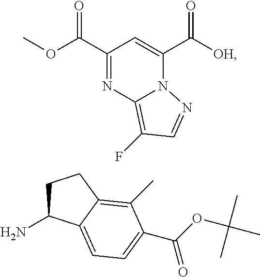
C1(C(OC)=O)=NC2=C(F)C=NN2C(C([OH])=O)=C1.C1C(N)C2=CC=C(C(OC(C)(C)C)=O)C(C)=C2C1
